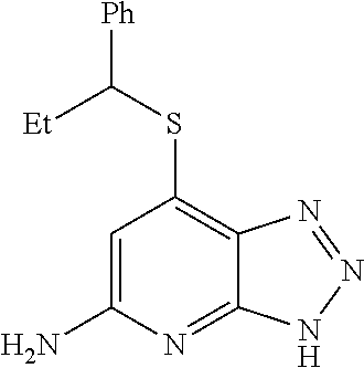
C1=C(N)N=C2C(=C1SC([Ph])[Et])N=NN2
